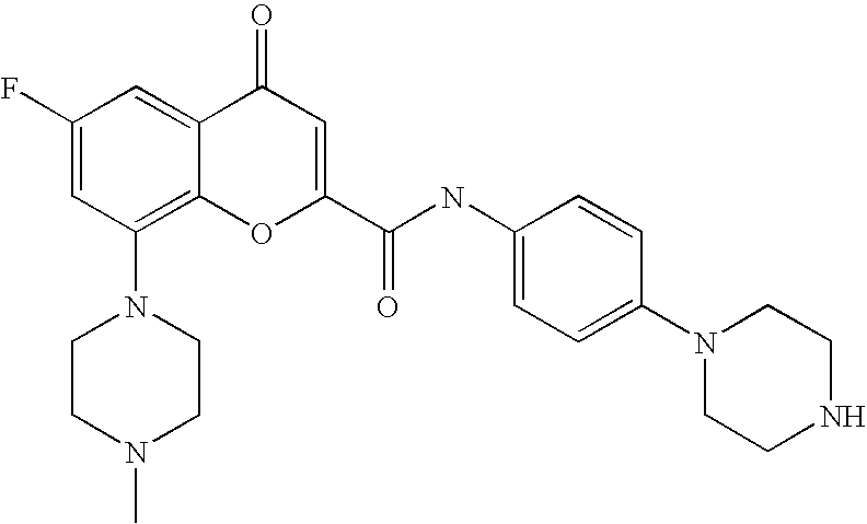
C1CN(C)CCN1C1=C2C(=CC(F)=C1)C(=O)C=C(C(=O)NC1=CC=C(N3CCNCC3)C=C1)O2
